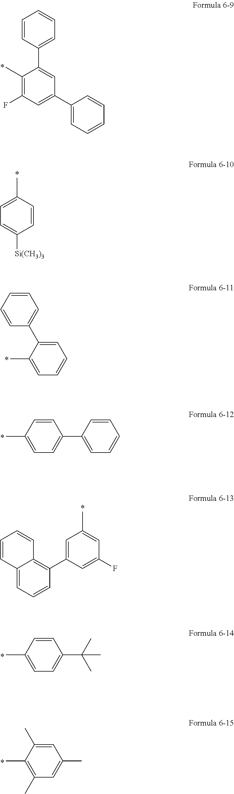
C1=CC(C2=CC(C3=CC=CC=C3)=CC(F)=C2C)=CC=C1.C1=CC(C)=CC=C1[Si(CH3)3].C1=CC=CC(C2=CC=CC=C2C)=C1.C1=CC(C)=CC=C1C1=CC=CC=C1.C1=C(C2=C3C(=CC=C2)C=CC=C3)C=C(F)C=C1C.C1=CC(C)=CC=C1C(C)(C)C.C1=C(C)C(C)=C(C)C=C1C
